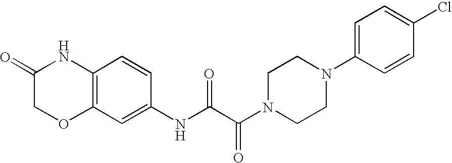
C12=C(C=CC(NC(C(N3CCN(C4=CC=C(Cl)C=C4)CC3)=O)=O)=C1)NC(=O)CO2
